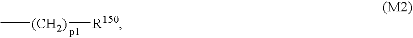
C[(CH2)][R150]
